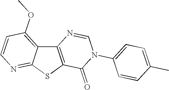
C12=C(SC3=NC=CC(OC)=C13)C(=O)N(C1=CC=C(C)C=C1)C=N2
